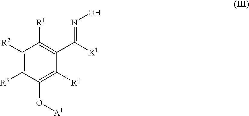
C1([R2])=C([R3])C(O[A1])=C([R4])C(C([X1])=NO)=C1[R1]
